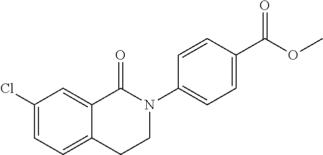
C1(Cl)=CC=C2C(=C1)C(=O)N(C1=CC=C(C(OC)=O)C=C1)CC2
